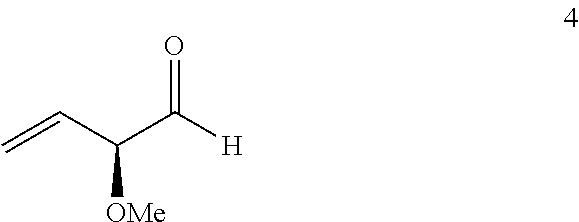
O=C([H])C(C=C)[OMe]
